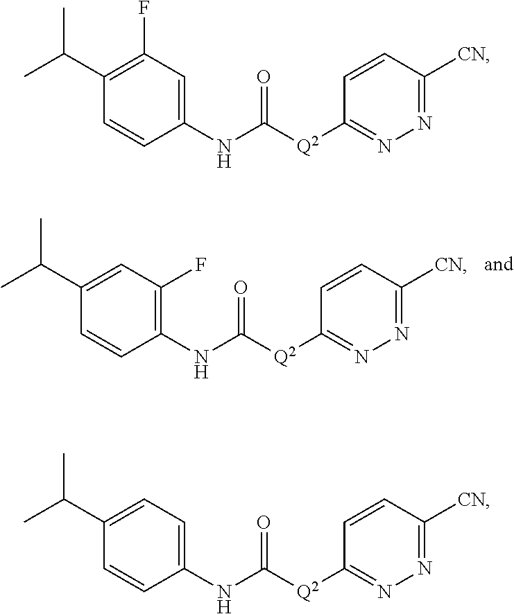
C1=CC(NC([Q2]C2=NN=C([CN])C=C2)=O)=C(F)C=C1C(C)C.C1=CC(NC([Q2]C2=NN=C([CN])C=C2)=O)=CC(F)=C1C(C)C.C1=CC(NC([Q2]C2=NN=C([CN])C=C2)=O)=CC=C1C(C)C
